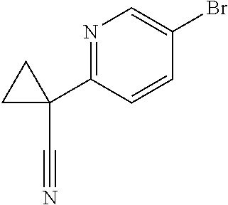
N1=C(C2(C#N)CC2)C=CC(Br)=C1
